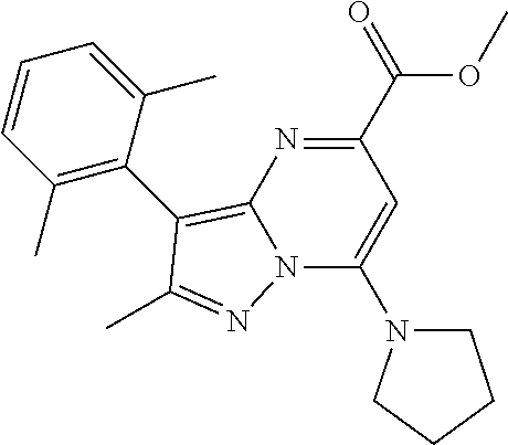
C1=CC(C)=C(C2=C3N(C(N4CCCC4)=CC(C(=O)OC)=N3)N=C2C)C(C)=C1
